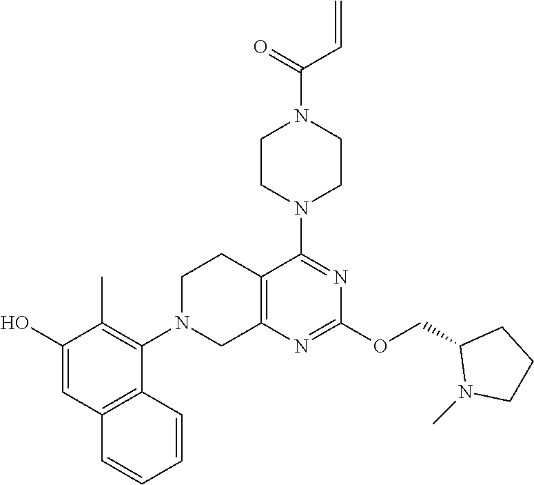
C12=C(N=C(OCC3N(C)CCC3)N=C1N1CCN(C(=O)C=C)CC1)CN(C1=C(C)C(O)=CC3=C1C=CC=C3)CC2
